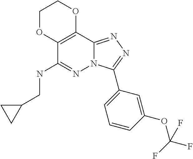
N(C1=NN2C(=NN=C2C2=CC=CC(OC(F)(F)F)=C2)C2=C1OCCO2)CC1CC1
